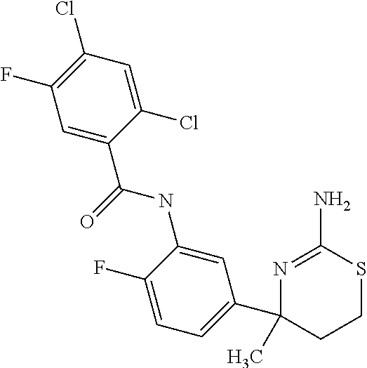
C1=C(NC(=O)C2=CC(F)=C(Cl)C=C2Cl)C(F)=CC=C1C1(C)CCSC(N)=N1
